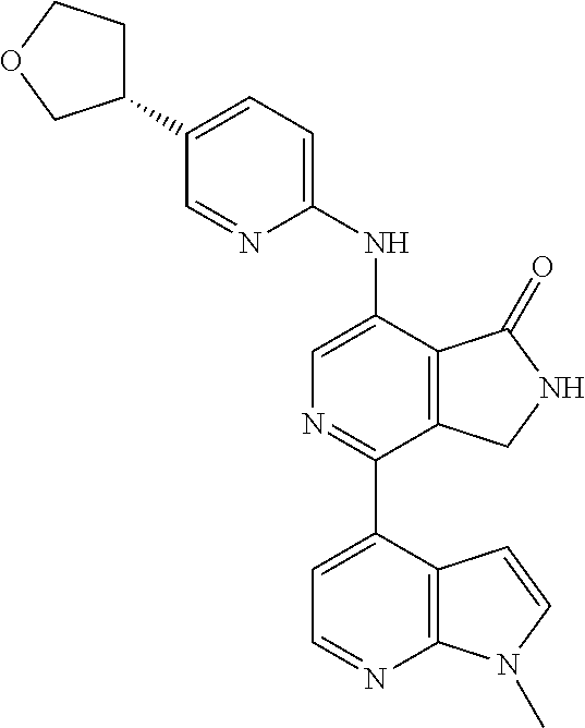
C1(C2CCOC2)=CC=C(NC2=CN=C(C3=CC=NC4=C3C=CN4C)C3=C2C(=O)NC3)N=C1
